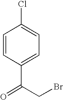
C1(C(CBr)=O)=CC=C(Cl)C=C1
